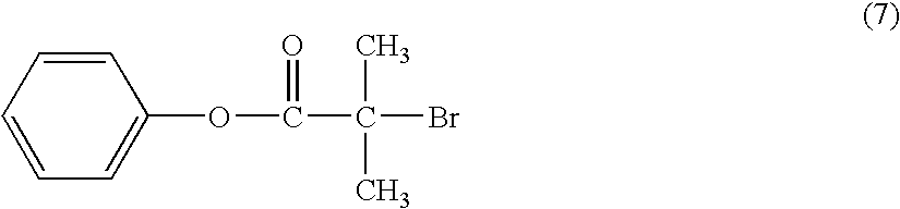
C1=CC=CC=C1OC(C(Br)(C)C)=O
